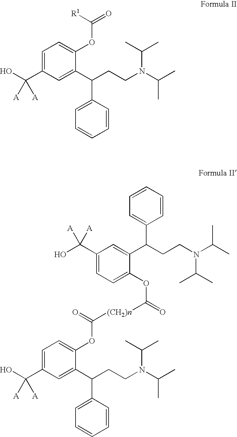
C1=C(C(O)([A])[A])C=C(C(CCN(C(C)C)C(C)C)C2=CC=CC=C2)C(OC([R1])=O)=C1.C1=C(C(O)([A])[A])C=C(C(CCN(C(C)C)C(C)C)C2=CC=CC=C2)C(OC(=O)[(CH2)n]C(=O)OC2=CC=C(C(O)([A])[A])C=C2C(CCN(C(C)C)C(C)C)C2=CC=CC=C2)=C1
